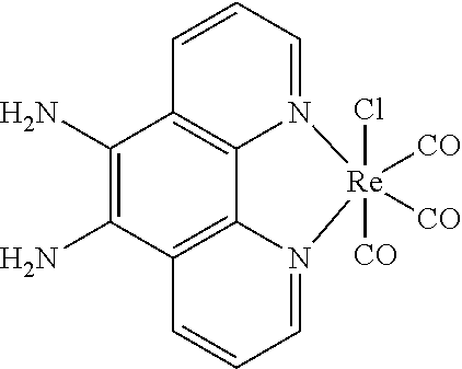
NC1=C(N)C2=C3C4=C1C=CC=N4[Re]([CO])([CO])(Cl)([CO])N3=CC=C2
